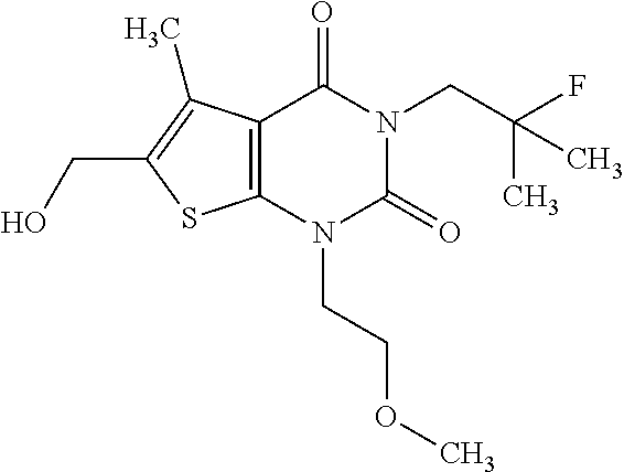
C12=C(N(CCOC)C(=O)N(CC(F)(C)C)C1=O)SC(CO)=C2C
